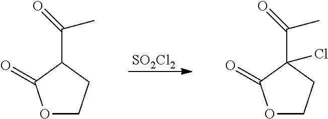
[SO2Cl2].O1CCC(C(C)=O)C1=O.O1CCC(C(C)=O)(Cl)C1=O
